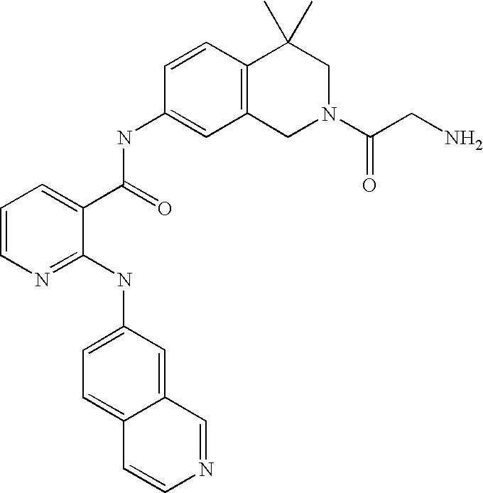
C1=CC=C(C(=O)NC2=CC3=C(C=C2)C(C)(C)CN(C(CN)=O)C3)C(NC2=CC=C3C(=C2)C=NC=C3)=N1
